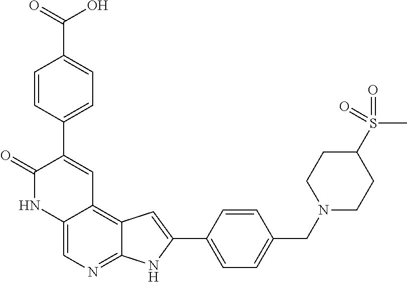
C12=CN=C3C(=C1C=C(C1=CC=C(C(O)=O)C=C1)C(=O)N2)C=C(C1=CC=C(CN2CCC(S(=O)(C)=O)CC2)C=C1)N3
